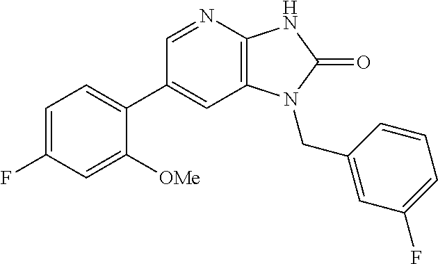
C1(C2=CC=C(F)C=C2[OMe])=CC2=C(N=C1)NC(=O)N2CC1=CC(F)=CC=C1
